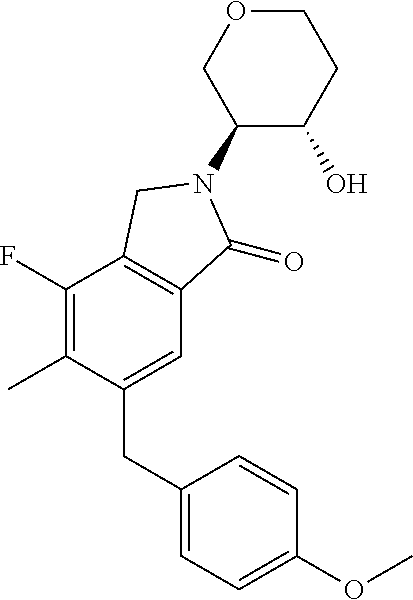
C1(N2C(=O)C3=C(C(F)=C(C)C(CC4=CC=C(OC)C=C4)=C3)C2)C(O)CCOC1
